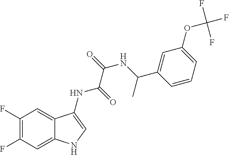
C1(F)=C(F)C=C2C(=C1)C(NC(=O)C(=O)NC(C1=CC(OC(F)(F)F)=CC=C1)C)=CN2
